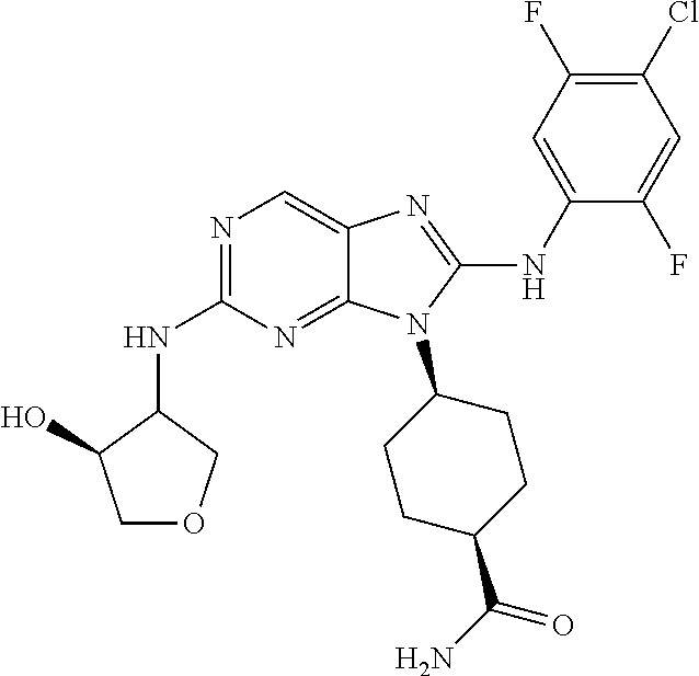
N1=C(NC2C(O)COC2)N=C2C(=C1)N=C(NC1=CC(F)=C(Cl)C=C1F)N2C1CCC(C(N)=O)CC1
